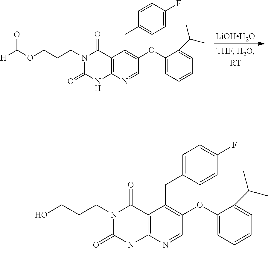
[LiOHH2O].O(CCCN1C(=O)NC2=C(C1=O)C(CC1=CC=C(F)C=C1)=C(OC1=CC=CC=C1C(C)C)C=N2)C([H])=O.OCCCN1C(=O)N(C)C2=C(C1=O)C(CC1=CC=C(F)C=C1)=C(OC1=CC=CC=C1C(C)C)C=N2
